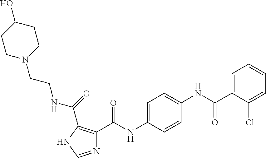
N1=CNC(C(NCCN2CCC(O)CC2)=O)=C1C(NC1=CC=C(NC(C2=CC=CC=C2Cl)=O)C=C1)=O
